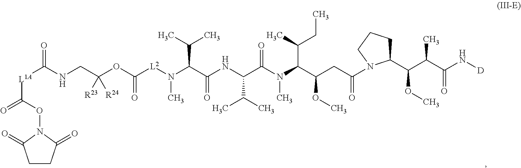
N(CC(OC([L2]N(C(C(NC(C(N(C(C(CC(=O)N1C(C(C(C(N[D])=O)C)OC)CCC1)OC)C(C)CC)C)=O)C(C)C)=O)C(C)C)C)=O)([R24])[R23])C(=O)[L1A]C(ON1C(=O)CCC1=O)=O
